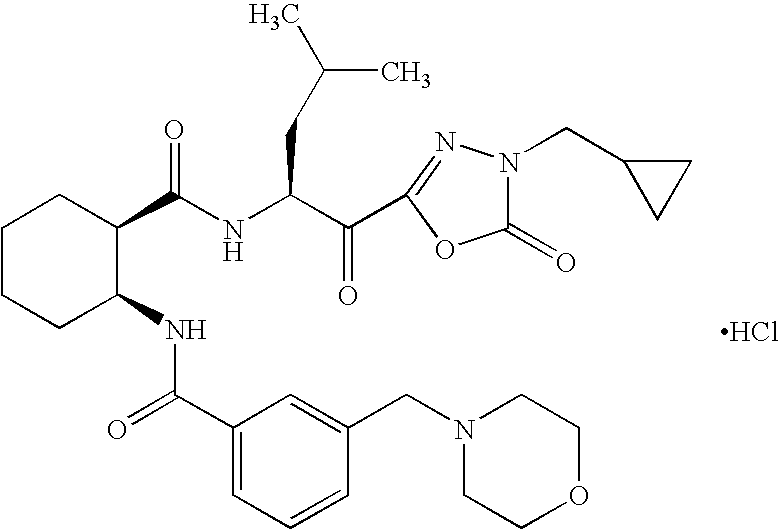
N(C(C(C1=NN(CC2CC2)C(=O)O1)=O)CC(C)C)C(=O)C1C(NC(C2=CC=CC(CN3CCOCC3)=C2)=O)CCCC1.Cl
